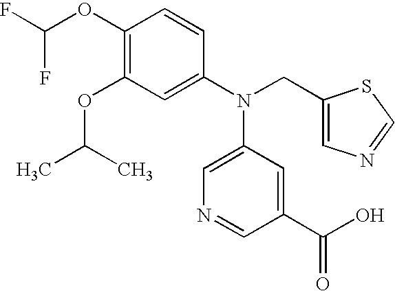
C1(OC(F)F)=C(OC(C)C)C=C(N(CC2=CN=CS2)C2=CN=CC(C(O)=O)=C2)C=C1
